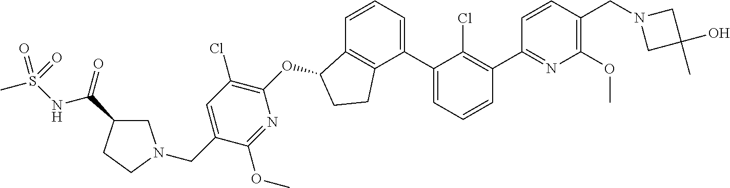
O(C1C2=C(C(C3=CC=CC(C4=NC(OC)=C(CN5CC(O)(C)C5)C=C4)=C3Cl)=CC=C2)CC1)C1=C(Cl)C=C(CN2CC(C(NS(C)(=O)=O)=O)CC2)C(OC)=N1
